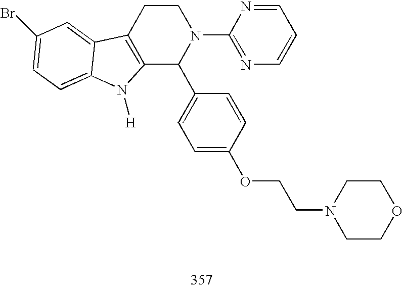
C12=C(CCN(C3=NC=CC=N3)C1C1=CC=C(OCCN3CCOCC3)C=C1)C1=CC(Br)=CC=C1N2[H]
